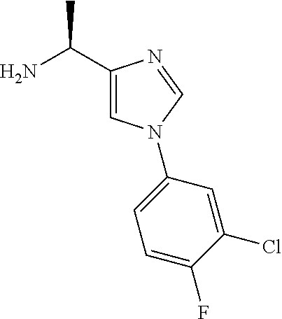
NC(C1=CN(C2=CC=C(F)C(Cl)=C2)C=N1)C
